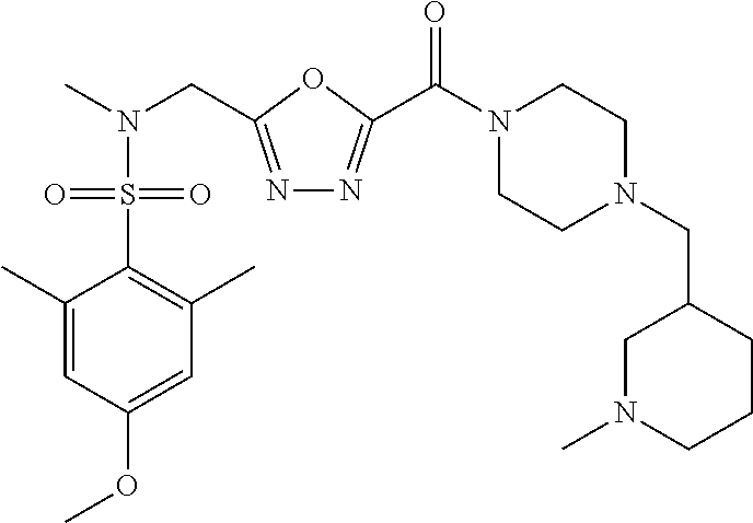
C1(C)=CC(OC)=CC(C)=C1S(N(C)CC1=NN=C(C(N2CCN(CC3CN(C)CCC3)CC2)=O)O1)(=O)=O
